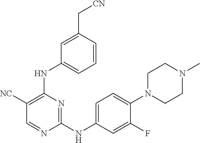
C1([NC])=C(NC2=CC=CC(C[CN])=C2)N=C(NC2=CC=C(N3CCN(C)CC3)C(F)=C2)N=C1
